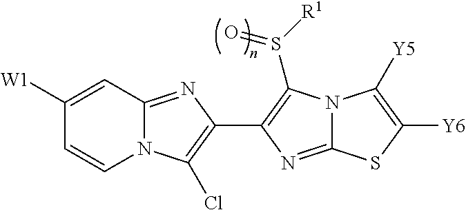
C1([W1])=CC2=NC(C3=C(S([R1])=O)N4C(=N3)SC([Y6])=C4[Y5])=C(Cl)N2C=C1
